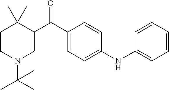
C1CN(C(C)(C)C)C=C(C(C2=CC=C(NC3=CC=CC=C3)C=C2)=O)C1(C)C
